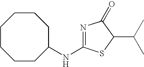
C1(NC2=NC(=O)C(C(C)C)S2)CCCCCCC1
